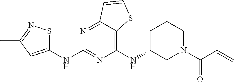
C1(NC2CCCN(C(C=C)=O)C2)=C2C(=NC(NC3=CC(C)=NS3)=N1)C=CS2
